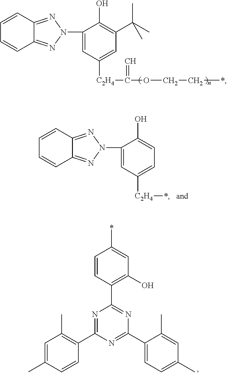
C1=CC2=NN(C3=CC([C2H4]C(=C)OCC*)=CC(C(C)(C)C)=C3O)N=C2C=C1.C1=CC2=NN(C3=CC([C2H4]*)=CC=C3O)N=C2C=C1.C1=CC(C2=NC(C3=CC=C(C)C=C3C)=NC(C3=C(C)C=C(C)C=C3)=N2)=C(O)C=C1*
